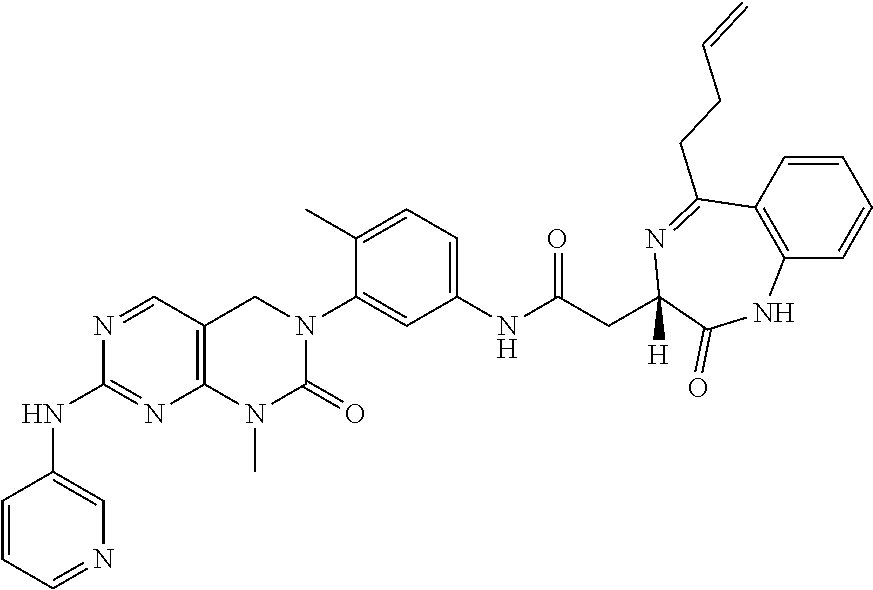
C1=CC=NC=C1NC1=NC2=C(C=N1)CN(C1=CC(NC(CC3([H])N=C(CCC=C)C4=C(C=CC=C4)NC3=O)=O)=CC=C1C)C(=O)N2C
